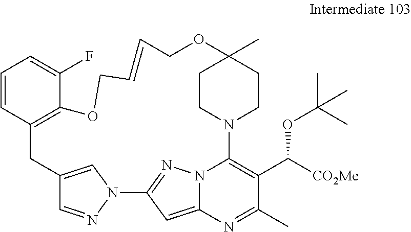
C1=CC2=C(C(F)=C1)OCC=CCOC1(C)CCN(C3=C(C([CO2Me])OC(C)(C)C)C(C)=NC4=CC(=NN43)N3N=CC(=C3)C2)CC1
